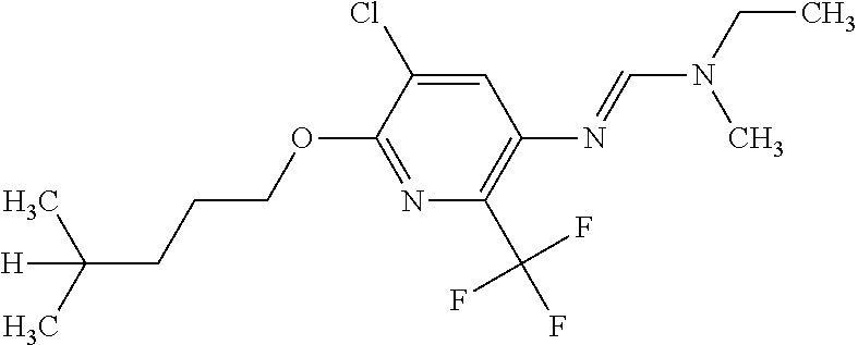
N1=C(OCCCC(C)(C)[H])C(Cl)=CC(N=CN(C)CC)=C1C(F)(F)F
